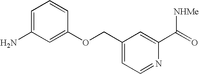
C1=C(OCC2=CC=NC(C([NHMe])=O)=C2)C=CC=C1N
